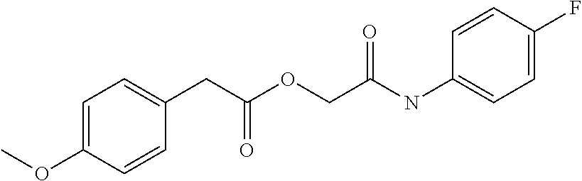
C(C(OCC(NC1=CC=C(F)C=C1)=O)=O)C1=CC=C(OC)C=C1
